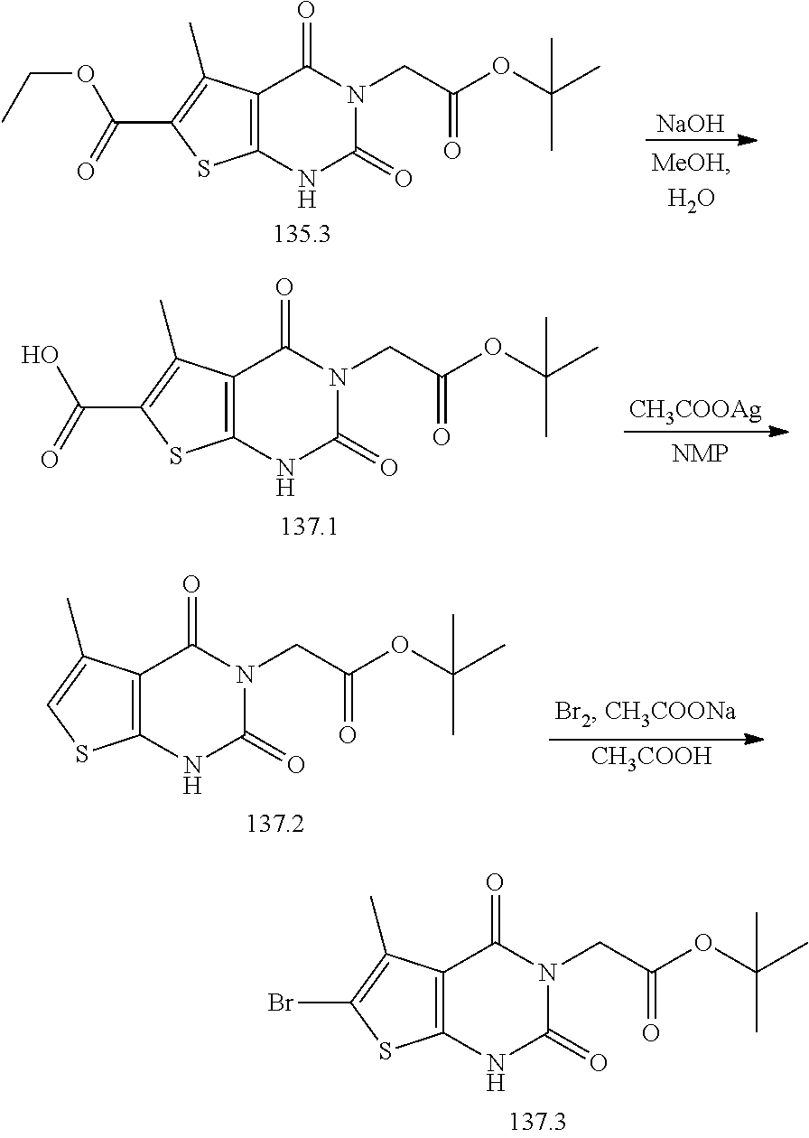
C12=C(NC(=O)N(CC(=O)OC(C)(C)C)C1=O)SC(C(=O)OCC)=C2C.[NaOH].C12=C(NC(=O)N(CC(=O)OC(C)(C)C)C1=O)SC(C(=O)O)=C2C.[CH3COOAg].C12=C(NC(=O)N(CC(=O)OC(C)(C)C)C1=O)SC=C2C.[CH3COOH].C12=C(NC(=O)N(CC(=O)OC(C)(C)C)C1=O)SC(Br)=C2C
